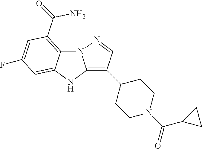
N12C3=C(C(N)=O)C=C(F)C=C3NC1=C(C1CCN(C(C3CC3)=O)CC1)C=N2
